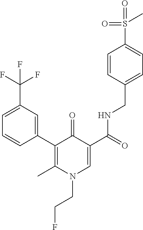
C1(C2=CC(C(F)(F)F)=CC=C2)=C(C)N(CCF)C=C(C(=O)NCC2=CC=C(S(=O)(=O)C)C=C2)C1=O
